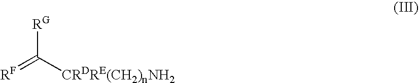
[RF]=C([CRDRE(CH2)nNH2])[RG]
